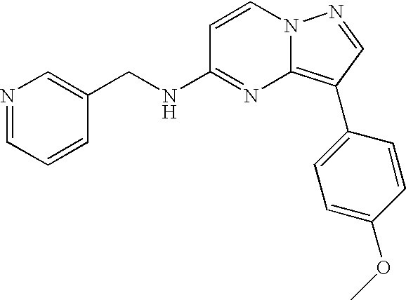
C1(CNC2=NC3=C(C4=CC=C(OC)C=C4)C=NN3C=C2)=CN=CC=C1
